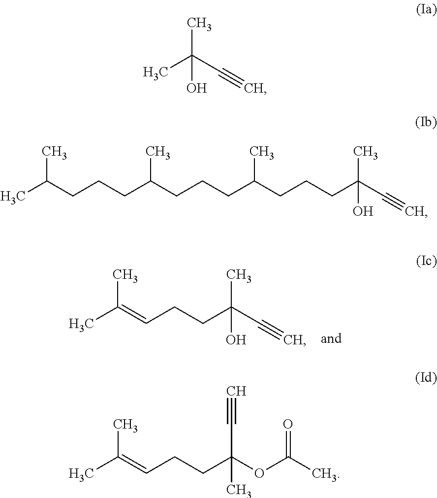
CC(C#C)(CCC=C(C)C)O.CC(C#C)(C)O.CC(C#C)(CCCC(CCCC(CCCC(C)C)C)C)O.O=C(C)OC(CCC=C(C)C)(C#C)C
